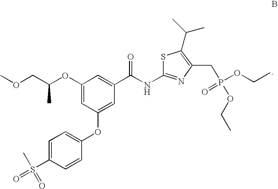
C1(OC(COC)C)=CC(OC2=CC=C(S(=O)(=O)C)C=C2)=CC(C(NC2=NC(CP(OCC)(OCC)=O)=C(C(C)C)S2)=O)=C1
